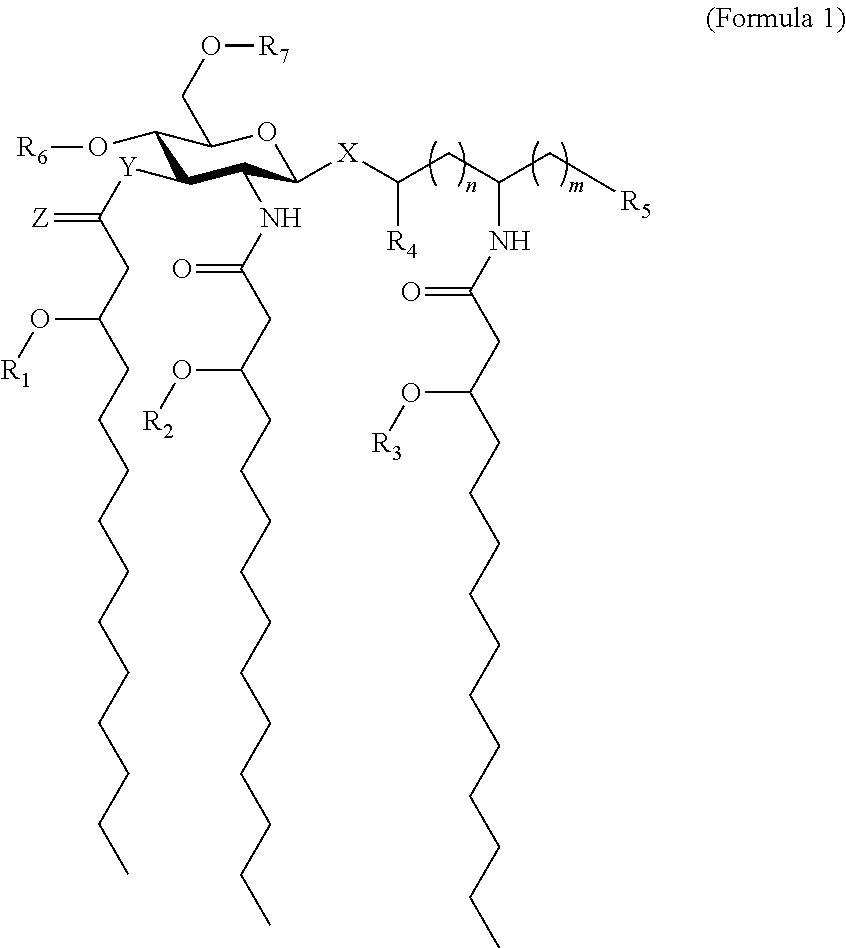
C1(O[R6])C([Y]C(=[Z])CC(CCCCCCCCCCC)O[R1])C(NC(CC(O[R2])CCCCCCCCCCC)=O)C([X]C([R4])CC(C[R5])NC(=O)CC(O[R3])CCCCCCCCCCC)OC1CO[R7]
